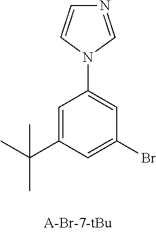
N1=CN(C2=CC(Br)=CC(C(C)(C)C)=C2)C=C1
